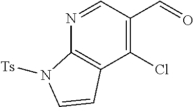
C1=NC2=C(C(Cl)=C1C=O)C=CN2[Ts]
